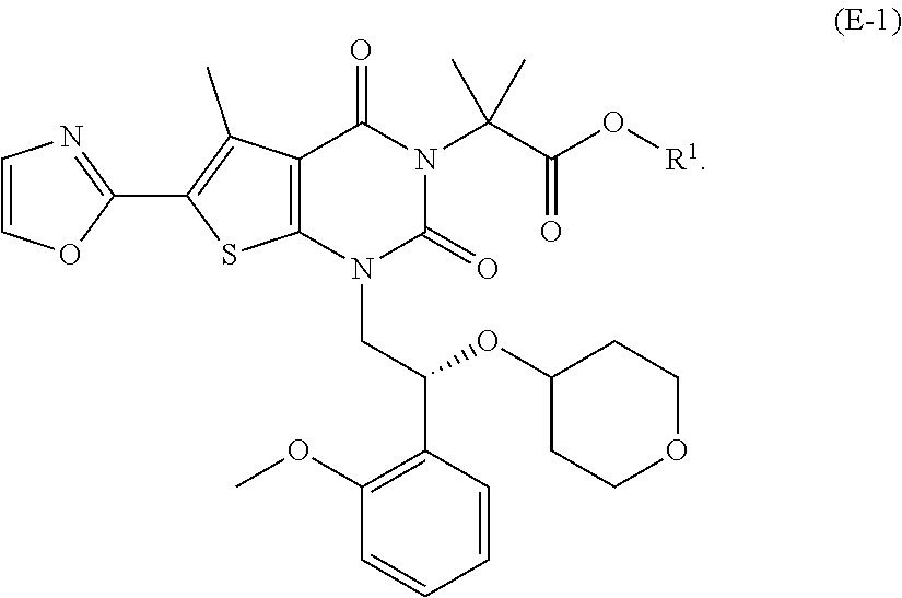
C1=CC=CC(C(CN2C(=O)N(C(C(O[R1])=O)(C)C)C(=O)C3=C2SC(C2=NC=CO2)=C3C)OC2CCOCC2)=C1OC
